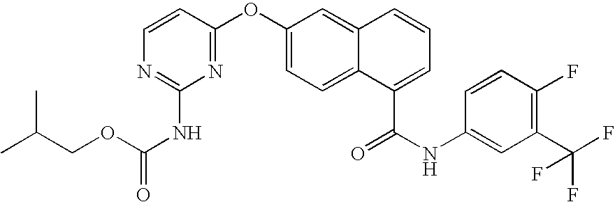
C1(OC2=NC(NC(=O)OCC(C)C)=NC=C2)=CC=C2C(=C1)C=CC=C2C(NC1=CC(C(F)(F)F)=C(F)C=C1)=O
